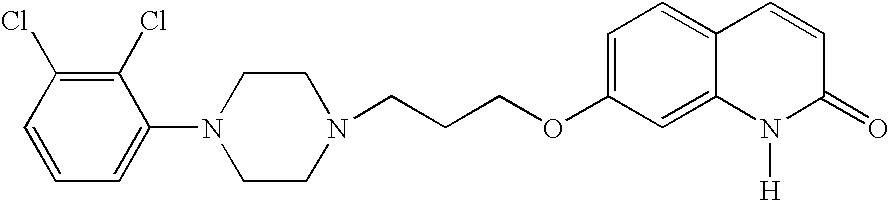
C1(Cl)=C(Cl)C(N2CCN(CCCOC3=CC=C4C(=C3)N([H])C(=O)C=C4)CC2)=CC=C1
